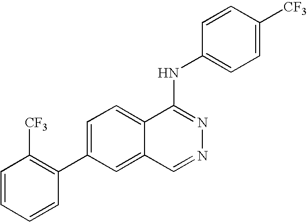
C1=CC=CC(C2=CC=C3C(=C2)C=NN=C3NC2=CC=C([CF3])C=C2)=C1[CF3]
